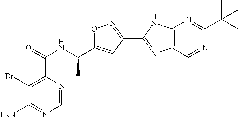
O1N=C(C2=NC3=C(N2)N=C(C(C)(C)C)N=C3)C=C1C(NC(C1=C(Br)C(N)=NC=N1)=O)C
